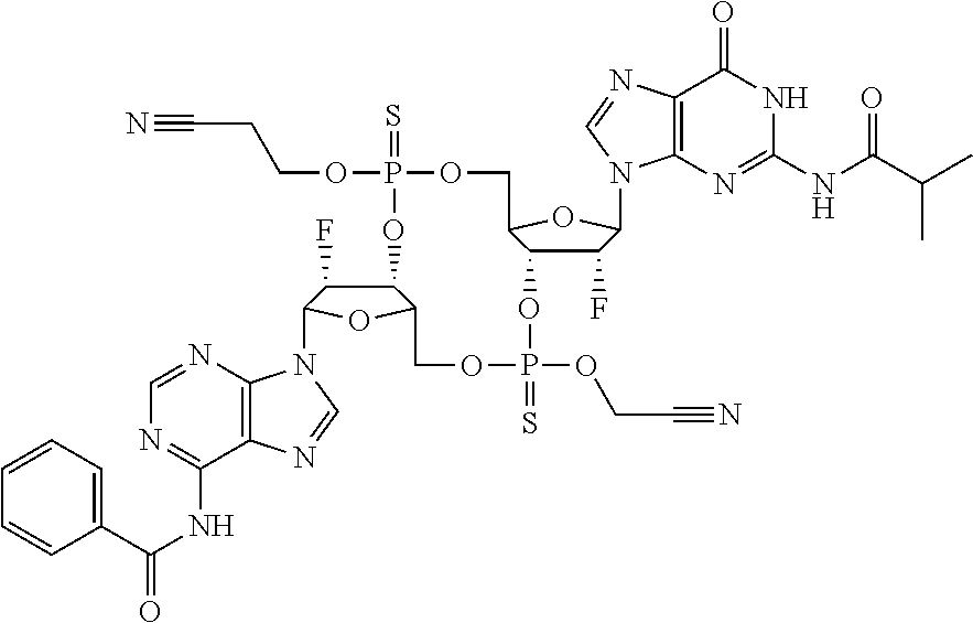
S=P1(OCCC#N)OCC2C(C(F)C(N3C4=C(C(=O)NC(NC(C(C)C)=O)=N4)N=C3)O2)OP(=S)(OCC#N)OCC2C(C(F)C(N3C4=C(C(NC(C5=CC=CC=C5)=O)=NC=N4)N=C3)O2)O1
